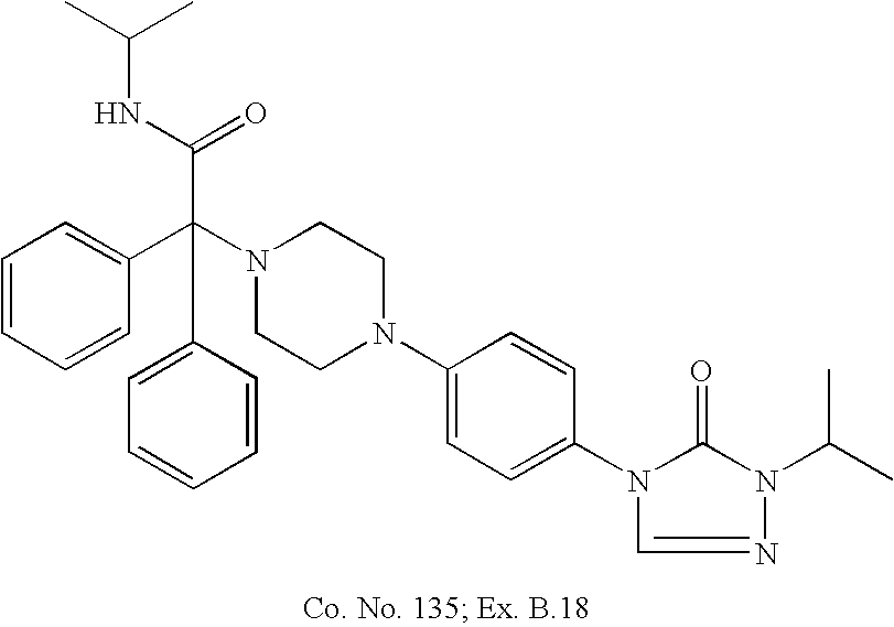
N1(C(C2=CC=CC=C2)(C(NC(C)C)=O)C2=CC=CC=C2)CCN(C2=CC=C(N3C(=O)N(C(C)C)N=C3)C=C2)CC1
